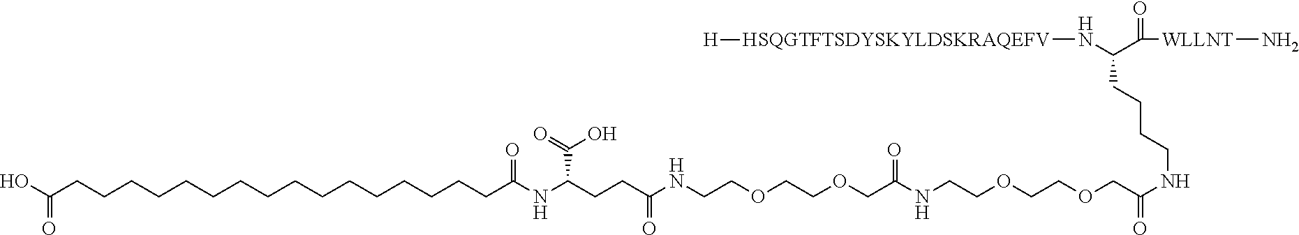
C(CCCCCCCCCCCCCCCCC(NC(CCC(NCCOCCOCC(NCCOCCOCC(NCCCCC(N[HSQGTFTSDYSKYLDSKRAQEFV][H])C(=O)[WLLNT]N)=O)=O)=O)C(=O)O)=O)(O)=O
